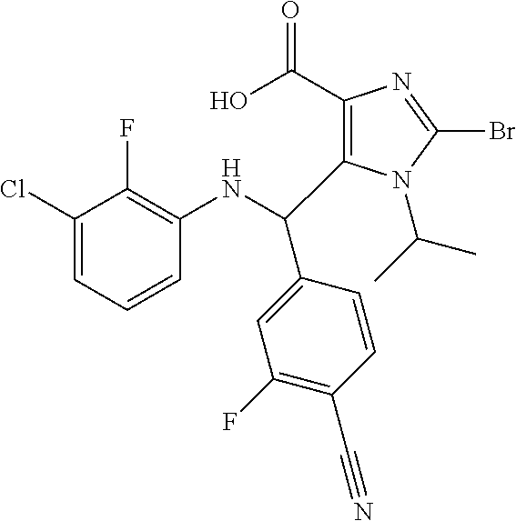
C1(C(O)=O)=C(C(C2=CC(F)=C(C#N)C=C2)NC2=C(F)C(Cl)=CC=C2)N(C(C)C)C(Br)=N1
